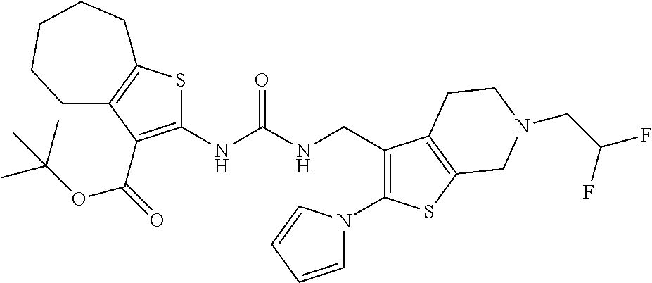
S1C2=C(C(C(OC(C)(C)C)=O)=C1NC(NCC1=C(N3C=CC=C3)SC3=C1CCN(CC(F)F)C3)=O)CCCCC2
